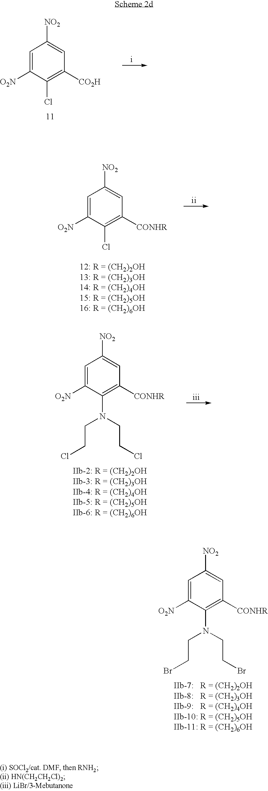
C1=C([O2N])C(Cl)=C([CO2H])C=C1[NO2].C1=C([O2N])C(Cl)=C([CONHR])C=C1[NO2].C1=C([O2N])C(N(CCCl)CCCl)=C([CONHR])C=C1[NO2].C1=C([O2N])C(N(CCBr)CCBr)=C([CONHR])C=C1[NO2]
